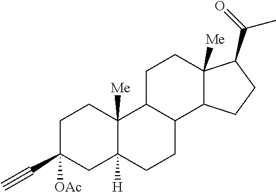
C1C2C(C3C([Me])(C1)C(C(=O)C)CC3)CCC1([H])C2([Me])CCC(C#C)([OAc])C1
